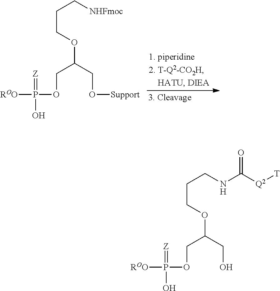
C(COC(CO)COP(O)(=[Z])[ROO])CNC([Q2][T])=O.C(COC(CO[Support])COP(O)(=[Z])[ROO])C[NHFmoc]
